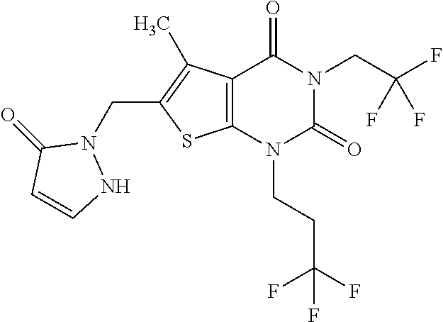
C12=C(N(CCC(F)(F)F)C(=O)N(CC(F)(F)F)C1=O)SC(CN1C(=O)C=CN1)=C2C
